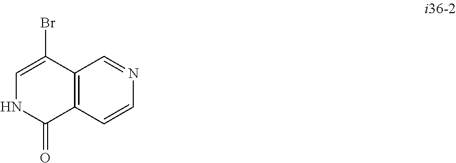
C1=C(Br)C2=C(C(=O)N1)C=CN=C2
